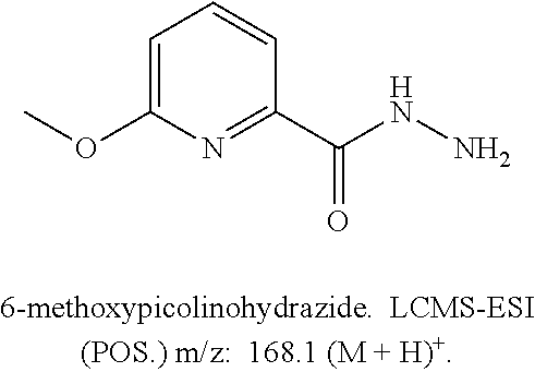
COC1=CC=CC(C(=O)NN)=N1
